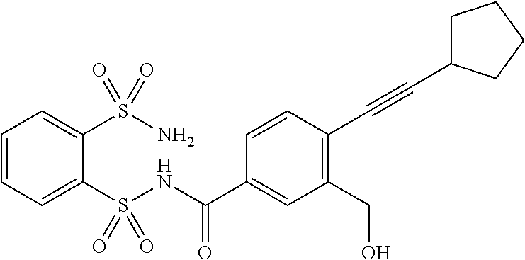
C1=CC=C(S(NC(C2=CC(CO)=C(C#CC3CCCC3)C=C2)=O)(=O)=O)C(S(N)(=O)=O)=C1
